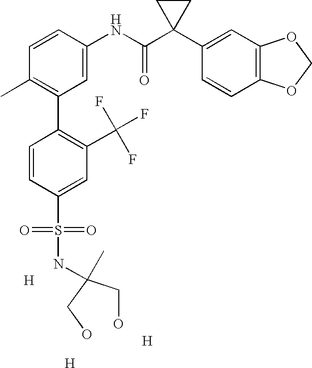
[H].C1=CC(NC(C2(C3=CC4=C(C=C3)OCO4)CC2)=O)=CC(C2=C(C(F)(F)F)C=C(S(=O)(=O)NC(CO)(CO)C)C=C2)=C1C.[H].[H]
